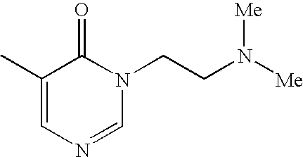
C1(C)=CN=CN(CCN([Me])[Me])C1=O
